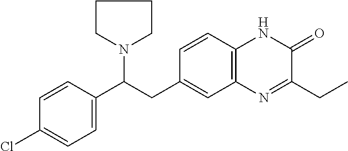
C1=CC(Cl)=CC=C1C(CC1=CC2=C(C=C1)NC(=O)C(CC)=N2)N1CCCC1
